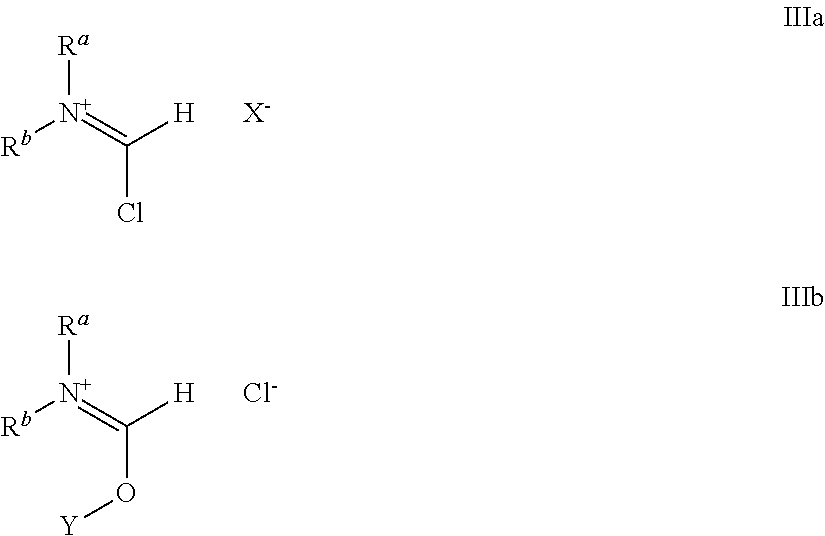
[Ra][N+](=C([H])Cl)[Rb].[X-].[Ra][N+](=C([H])O[Y])[Rb].[Cl-]
